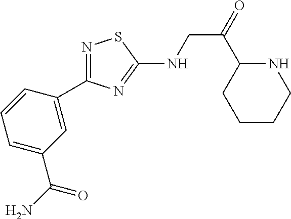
N1=C(C2=CC(C(N)=O)=CC=C2)N=C(NCC(=O)C2CCCCN2)S1
